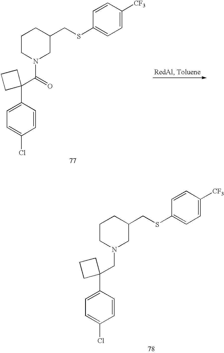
C1CN(C(C2(C3=CC=C(Cl)C=C3)CCC2)=O)CC(CSC2=CC=C([CF3])C=C2)C1.C1CN(CC2(C3=CC=C(Cl)C=C3)CCC2)CC(CSC2=CC=C([CF3])C=C2)C1
